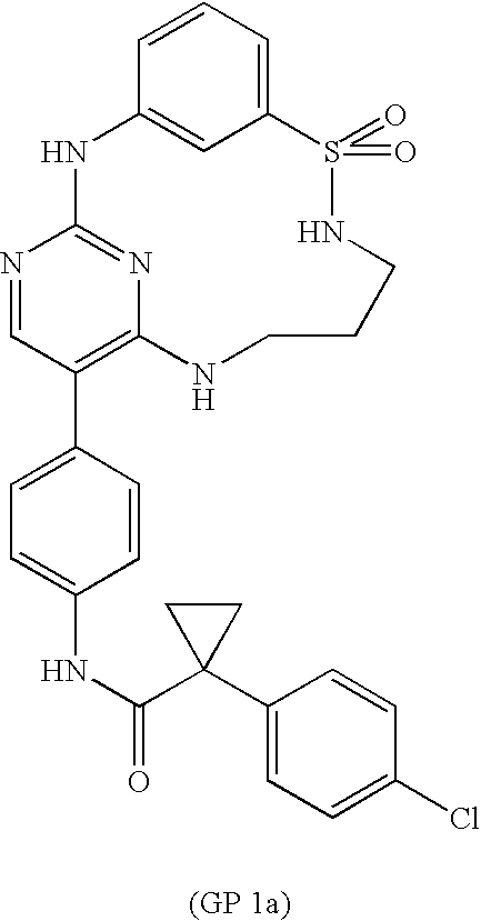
C12=CC=CC(=C1)NC1=NC(=C(C3=CC=C(NC(=O)C4(C5=CC=C(Cl)C=C5)CC4)C=C3)C=N1)NCCCNS2(=O)=O
